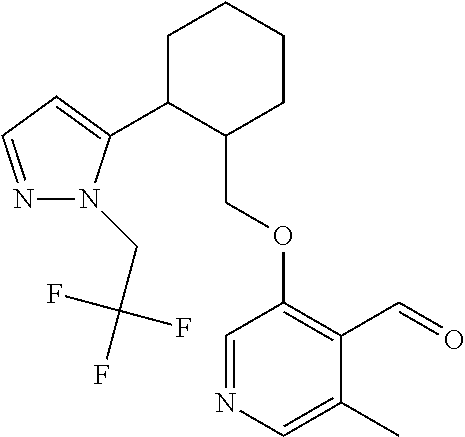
C1C(C2=CC=NN2CC(F)(F)F)C(COC2=C(C=O)C(C)=CN=C2)CCC1
